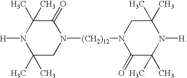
N1([H])C(C)(C)CN([(CH2)12]N2C(=O)C(C)(C)N([H])C(C)(C)C2)C(=O)C1(C)C
